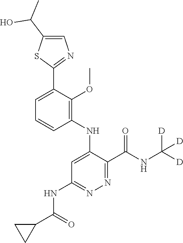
C1=C(C2=NC=C(C(C)O)S2)C(OC)=C(NC2=CC(NC(C3CC3)=O)=NN=C2C(NC([D])([D])[D])=O)C=C1
